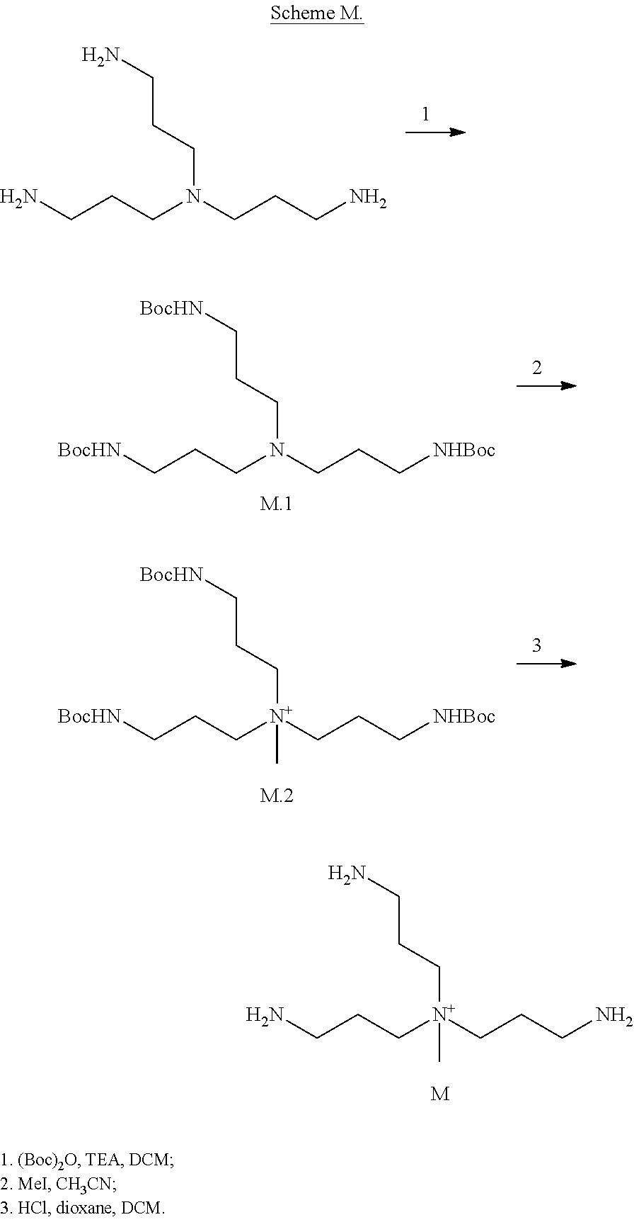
NCCCN(CCCN)CCCN.[BocHN]CCCN(CCC[NHBoc])CCC[BocHN].[BocHN]CCC[N+](CCC[NHBoc])(CCC[BocHN])C.NCCC[N+](CCCN)(CCCN)C.[M]
